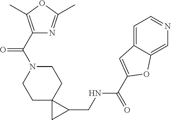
C1C2(CCN(C(=O)C3=C(C)OC(C)=N3)C1)CC2CNC(=O)C1=CC2=CC=NC=C2O1
